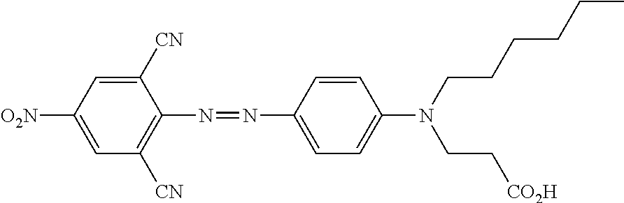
C1([CN])=CC([O2N])=CC([CN])=C1N=NC1=CC=C(N(CCCCCC)CC[CO2H])C=C1
